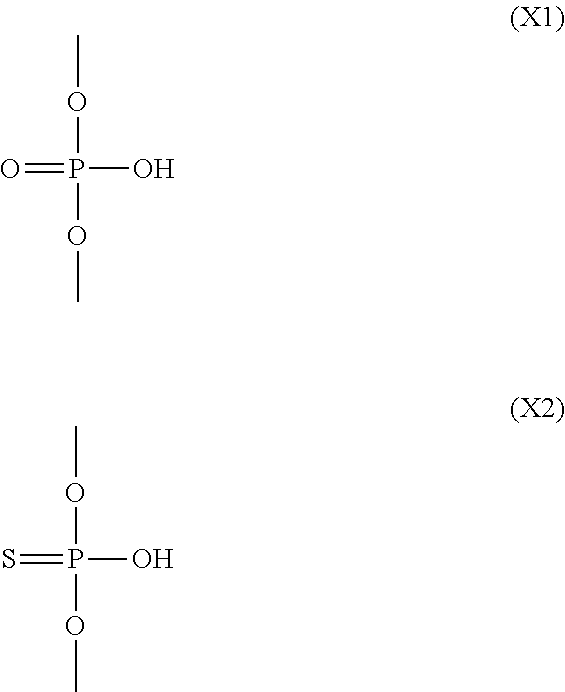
COP(OC)(O)=O.COP(OC)(O)=S
